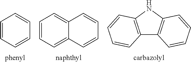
C1=CC=CC=C1.C1=CC=C2C(=C1)C=CC=C2.C12=C(NC3=C1C=CC=C3)C=CC=C2
